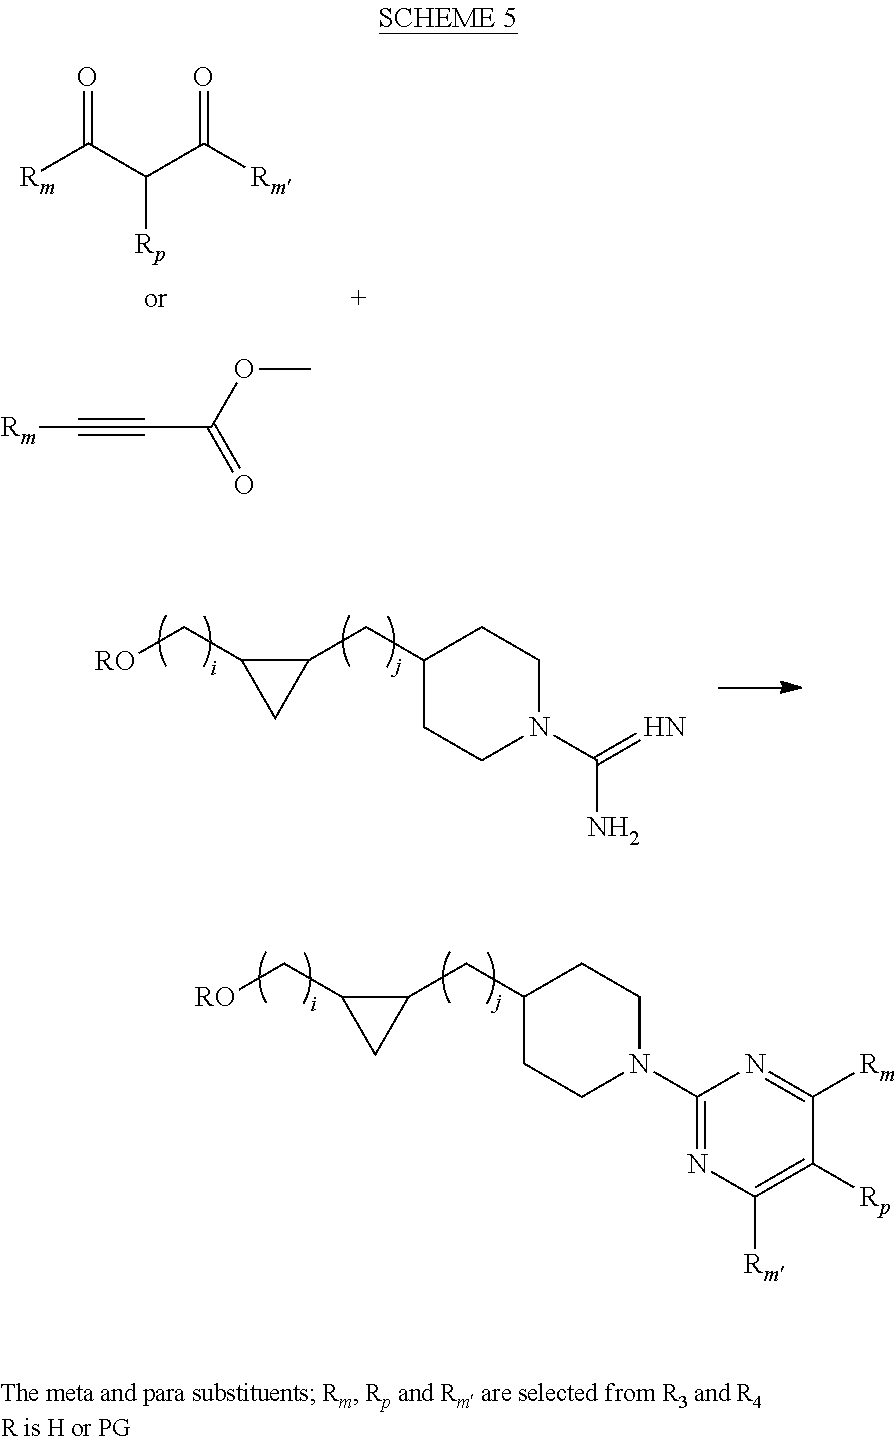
C1(CC2C(C[RO])C2)CCN(C2=NC([Rm])=C([Rp])C([Rm])=N2)CC1.[Rm]C(C(C([Rm])=O)[Rp])=O.[Rm]C#CC(=O)OC.C1(CC2C(C[RO])C2)CCN(C(=N)N)CC1
